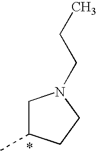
C1C(C)CCN1CCC
